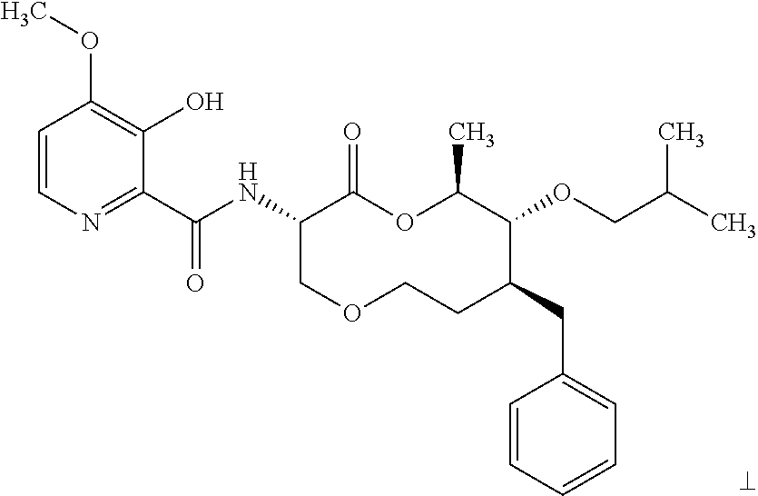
C1(C(NC2COCCC(CC3=CC=CC=C3)C(OCC(C)C)C(C)OC2=O)=O)=NC=CC(OC)=C1O
